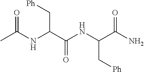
N(C(C(NC(C(N)=O)C[Ph])=O)C[Ph])C(C)=O
